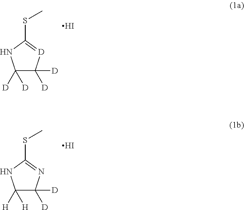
C1([D])([D])C([D])([D])[D]=C(SC)N1.I.C1([H])([H])C([D])([D])N=C(SC)N1.I
